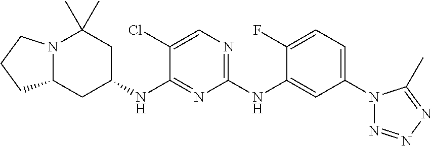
N12C(CC(NC3=NC(NC4=CC(N5N=NN=C5C)=CC=C4F)=NC=C3Cl)CC1(C)C)CCC2
